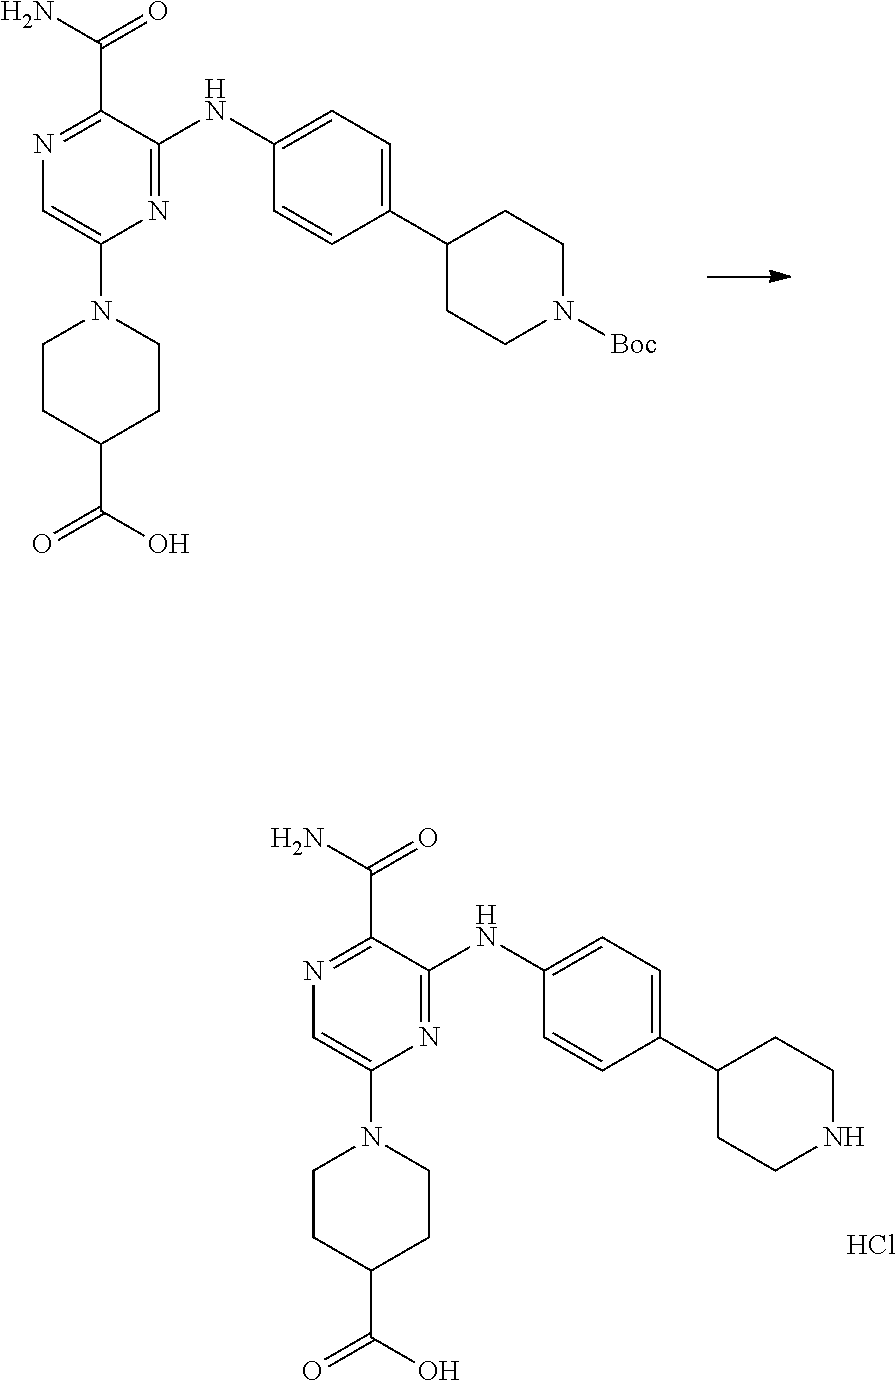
C1=C(N2CCC(C(O)=O)CC2)N=C(NC2=CC=C(C3CCNCC3)C=C2)C(C(N)=O)=N1.Cl.C1=C(N2CCC(C(O)=O)CC2)N=C(NC2=CC=C(C3CCN([Boc])CC3)C=C2)C(C(N)=O)=N1
